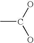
CC(O)O
